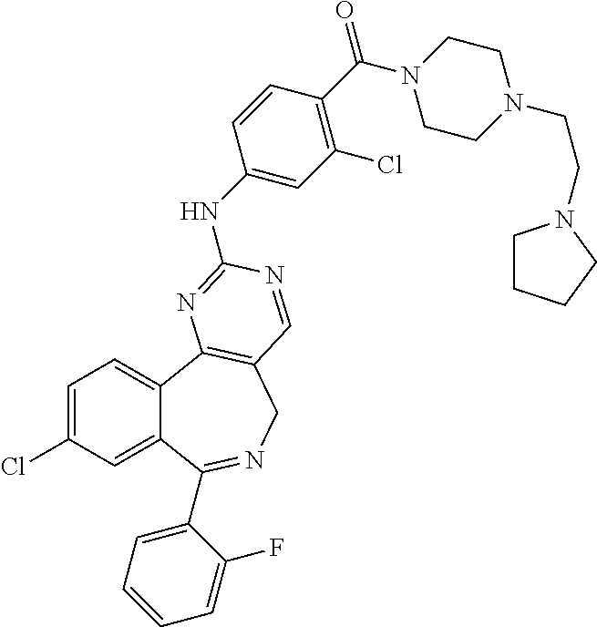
C1=C(Cl)C=C2C(=C1)C1=C(CN=C2C2=CC=CC=C2F)C=NC(NC2=CC(Cl)=C(C(=O)N3CCN(CCN4CCCC4)CC3)C=C2)=N1
